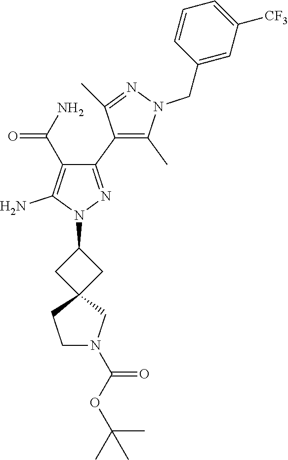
C1(C2=C(C)N(CC3=CC([CF3])=CC=C3)N=C2C)=NN(C2CC3(C2)CCN(C(OC(C)(C)C)=O)C3)C(N)=C1C(N)=O
